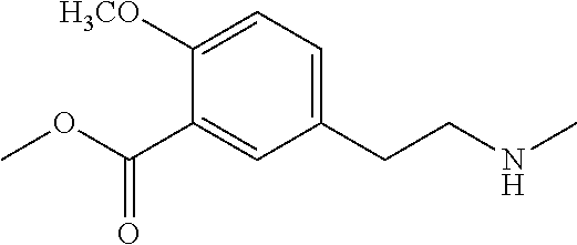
C1(CCNC)=CC=C([H3CO])C(C(OC)=O)=C1
